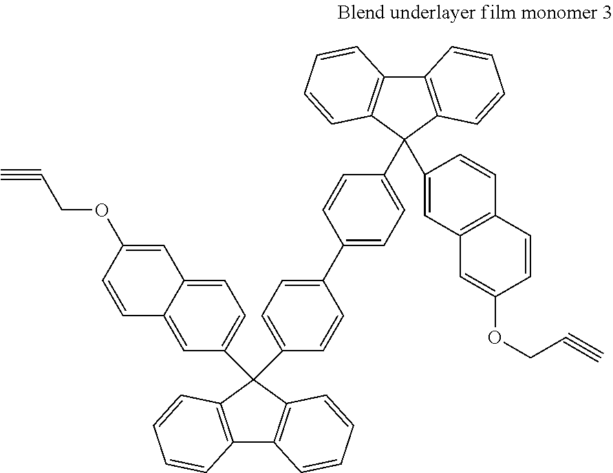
C12=C(C=CC=C1)C(C1=CC=C3C(=C1)C=CC(OCC#C)=C3)(C1=CC=C(C3=CC=C(C4(C5=CC6=C(C=C5)C=CC(OCC#C)=C6)C5=C(C6=C4C=CC=C6)C=CC=C5)C=C3)C=C1)C1=C2C=CC=C1
